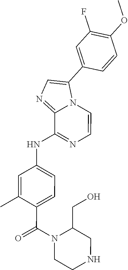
C1(CO)CNCCN1C(C1=CC=C(NC2=NC=CN3C(C4=CC(F)=C(OC)C=C4)=CN=C32)C=C1C)=O
